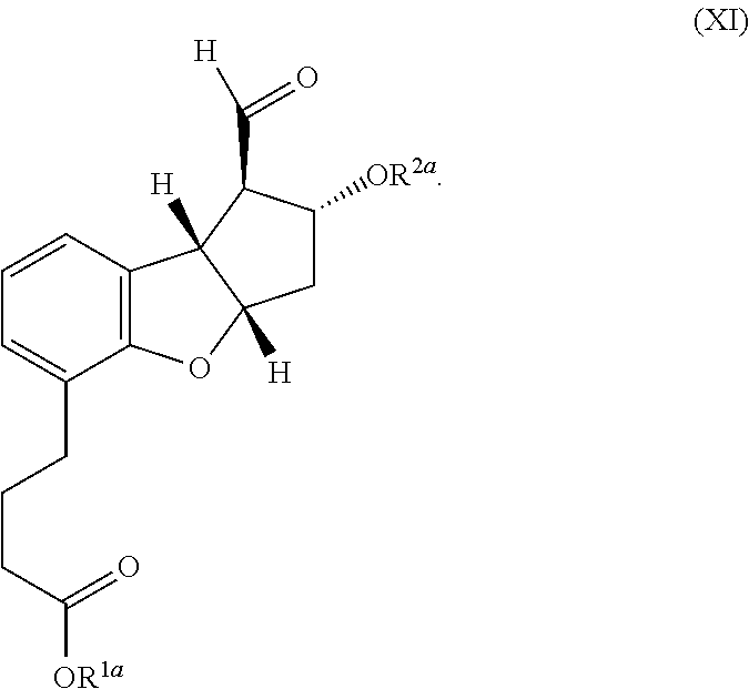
C12=C(C=CC=C1CCCC(=O)[OR1a])C1([H])C([H])(O2)CC([OR2a])C1C(=O)[H]
